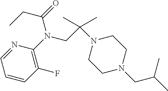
N1=CC=CC(F)=C1N(CC(N1CCN(CC(C)C)CC1)(C)C)C(=O)CC
